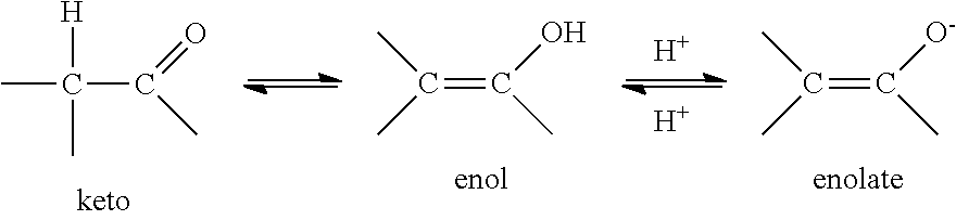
[H].[H].CC(C(=O)C)([H])C.C(=C([O-])C)(C)C.C(=C(O)C)(C)C
